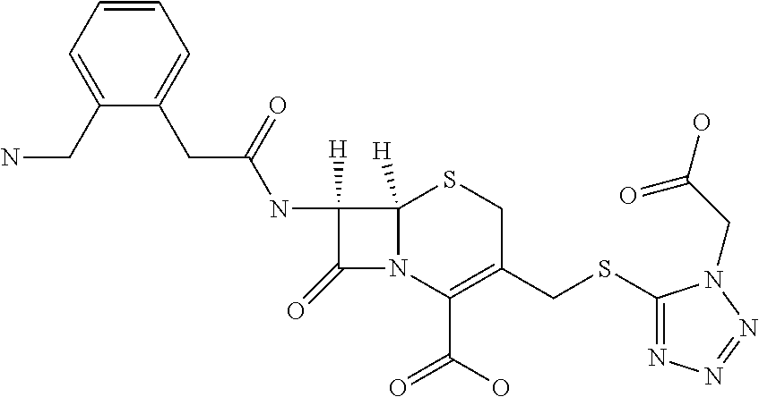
C1=CC=C(CN)C(CC(NC2([H])C(=O)N3C2([H])SCC(CSC2=NN=NN2CC(O)=O)=C3C(O)=O)=O)=C1
